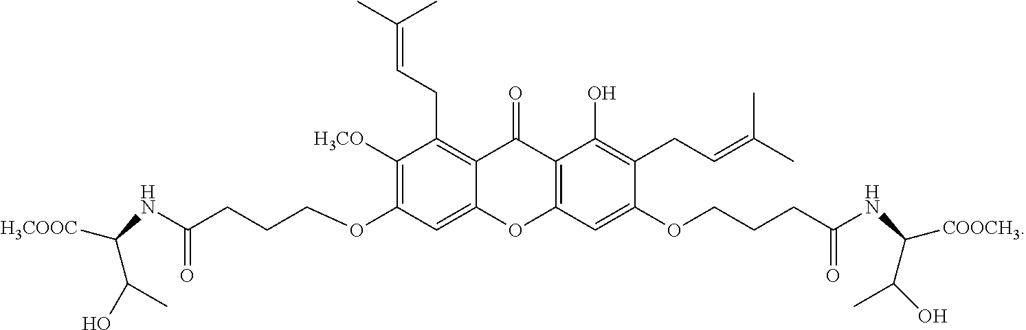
C1([H3CO])=C(OCCCC(NC(C(O)C)[H3COOC])=O)C=C2C(=C1CC=C(C)C)C(=O)C1=C(O2)C=C(OCCCC(NC(C(O)C)[COOCH3])=O)C(CC=C(C)C)=C1O
